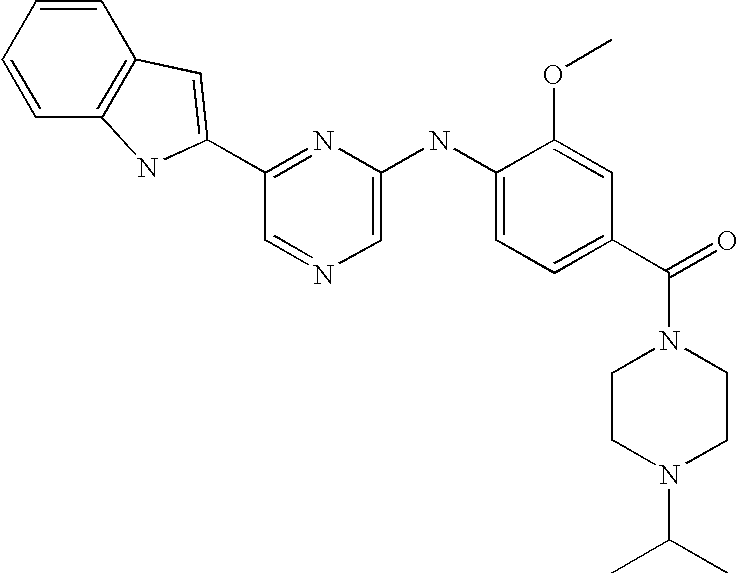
C1=CC=CC2=C1C=C(C1=NC(NC3=CC=C(C(=O)N4CCN(C(C)C)CC4)C=C3OC)=CN=C1)N2
